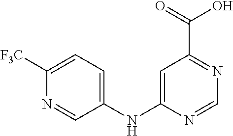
C1=C(NC2=CC=C([F3C])N=C2)N=CN=C1C(=O)O
